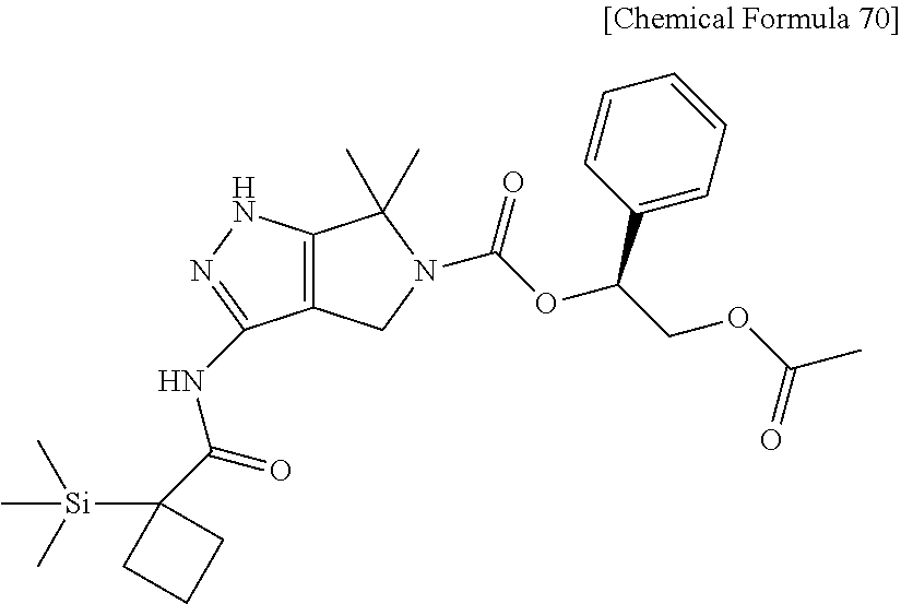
C12=C(NN=C1NC(=O)C1([Si](C)(C)C)CCC1)C(C)(C)N(C(=O)OC(COC(C)=O)C1=CC=CC=C1)C2
